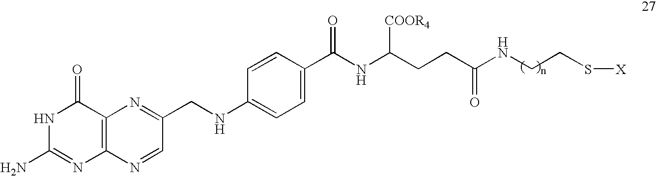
C12=C(C(=O)NC(N)=N1)N=C(CNC1=CC=C(C(NC(CCC(NCCS[X])=O)[COOR4])=O)C=C1)C=N2
